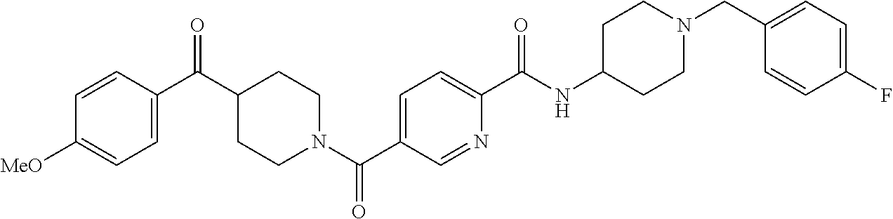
C1CN(C(C2=CC=C(C(NC3CCN(CC4=CC=C(F)C=C4)CC3)=O)N=C2)=O)CCC1C(C1=CC=C([MeO])C=C1)=O
